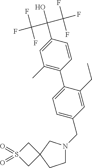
C1S(=O)(=O)CC12CCN(CC1=CC=C(C3=C(C)C=C(C(O)(C(F)(F)F)C(F)(F)F)C=C3)C(CC)=C1)C2
